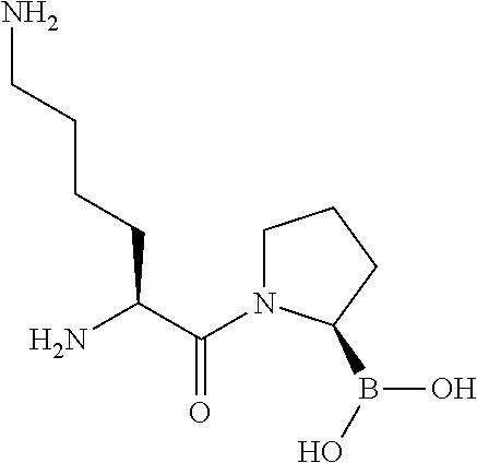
C(C(N)CCCCN)(=O)N1CCCC1B(O)O
